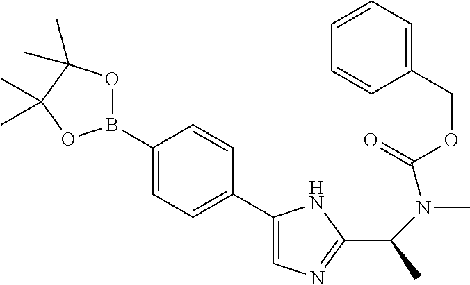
C1(B2OC(C)(C)C(C)(C)O2)=CC=C(C2=CN=C(C(C)N(C(=O)OCC3=CC=CC=C3)C)N2)C=C1
